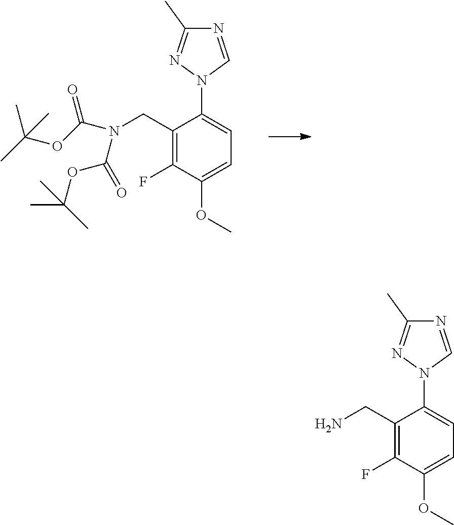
C1(CN)=C(F)C(OC)=CC=C1N1C=NC(C)=N1.C1(CN(C(OC(C)(C)C)=O)C(OC(C)(C)C)=O)=C(F)C(OC)=CC=C1N1C=NC(C)=N1
